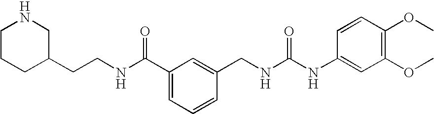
C(CC1CNCCC1)NC(C1=CC=CC(CNC(NC2=CC(OC)=C(OC)C=C2)=O)=C1)=O
